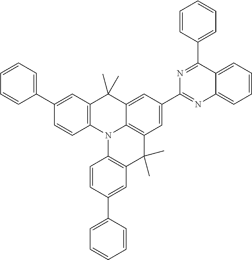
C12=C(N3C4=C(C(C)(C)C5=C3C=CC(C3=CC=CC=C3)=C5)C=C(C3=NC5=CC=CC=C5C(C5=CC=CC=C5)=N3)C=C4C1(C)C)C=CC(C1=CC=CC=C1)=C2
